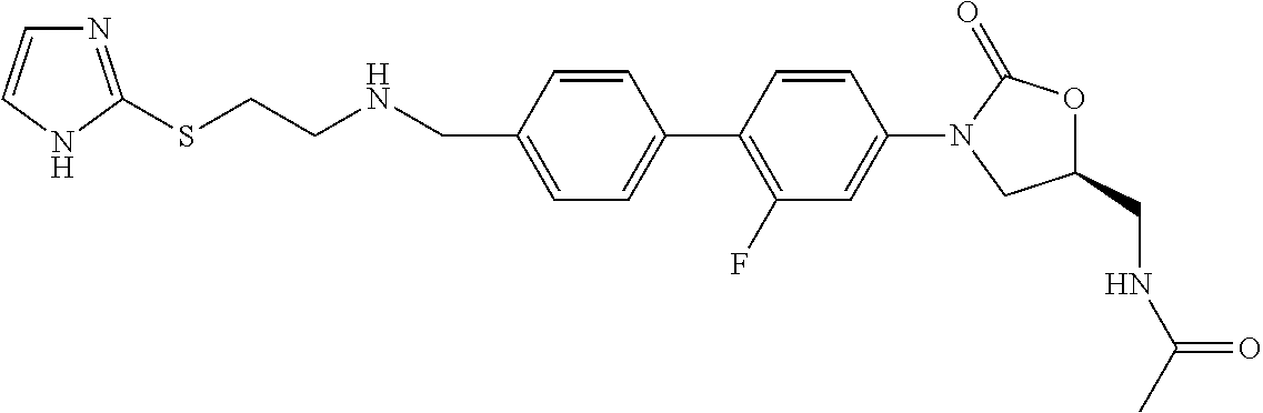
C1=C(CNCCSC2=NC=CN2)C=CC(C2=C(F)C=C(N3CC(CNC(C)=O)OC3=O)C=C2)=C1
